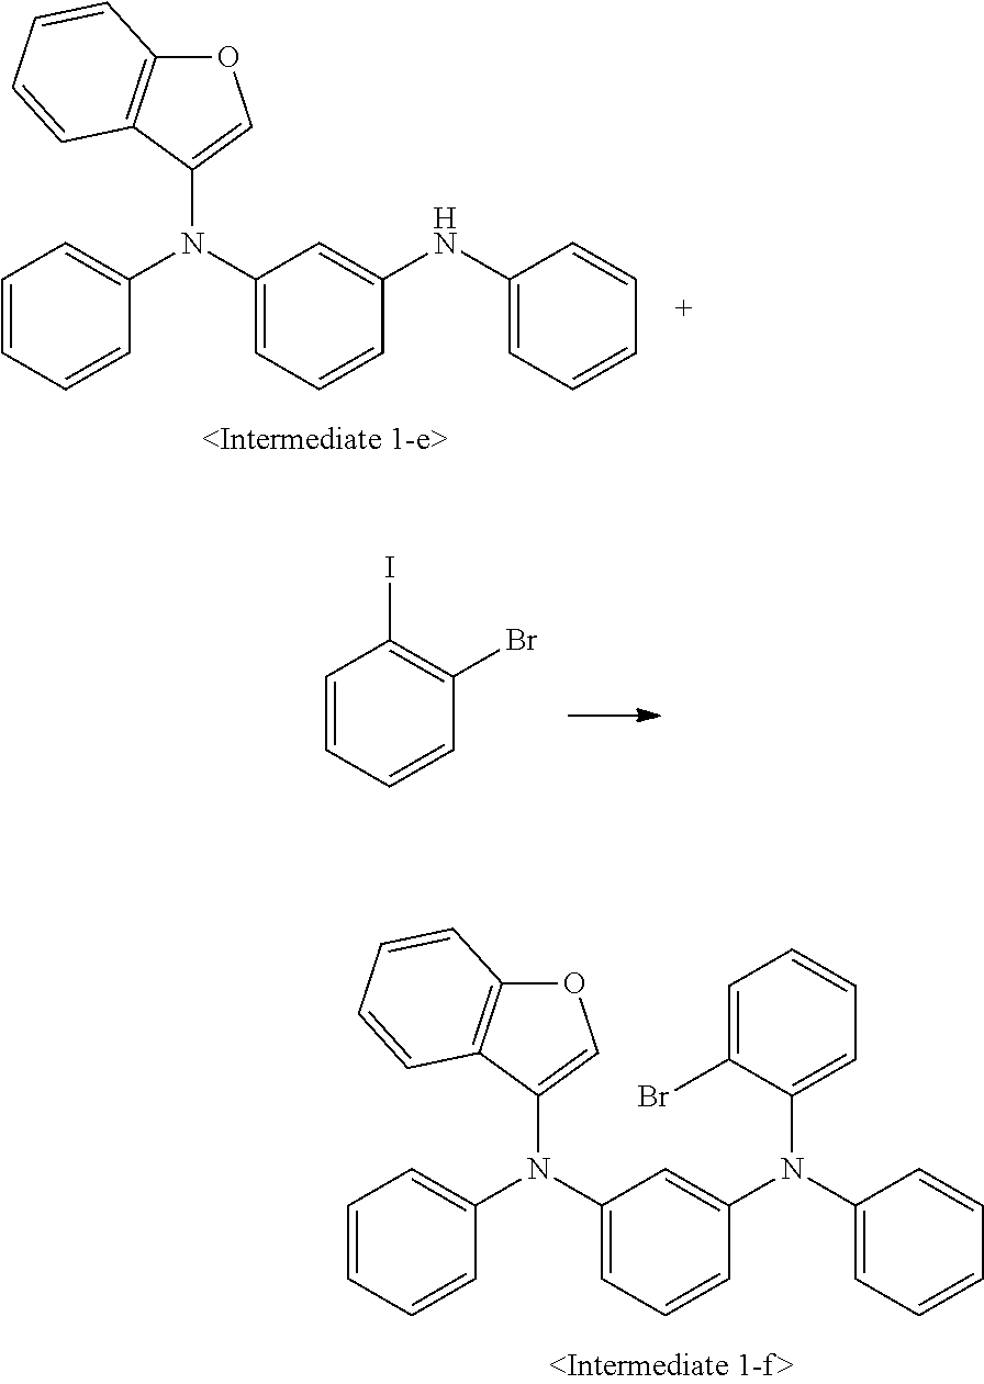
C1=CC=CC(N(C2=CC=CC(N(C3=CC=CC=C3)C3=CC=CC=C3Br)=C2)C2=COC3=C2C=CC=C3)=C1.C1=CC=CC(N(C2=CC=CC(NC3=CC=CC=C3)=C2)C2=COC3=C2C=CC=C3)=C1.C1=CC=CC(Br)=C1I
